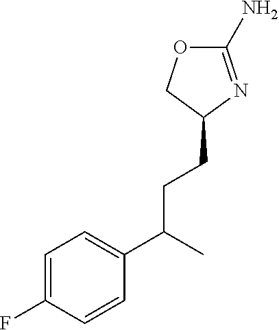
C1(N)=NC(CCC(C2=CC=C(F)C=C2)C)CO1
